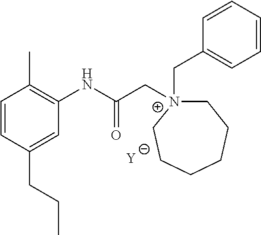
[Y].C1=CC(CCC)=CC(NC(C[N+]2(CC3=CC=CC=C3)CCCCCC2)=O)=C1C
